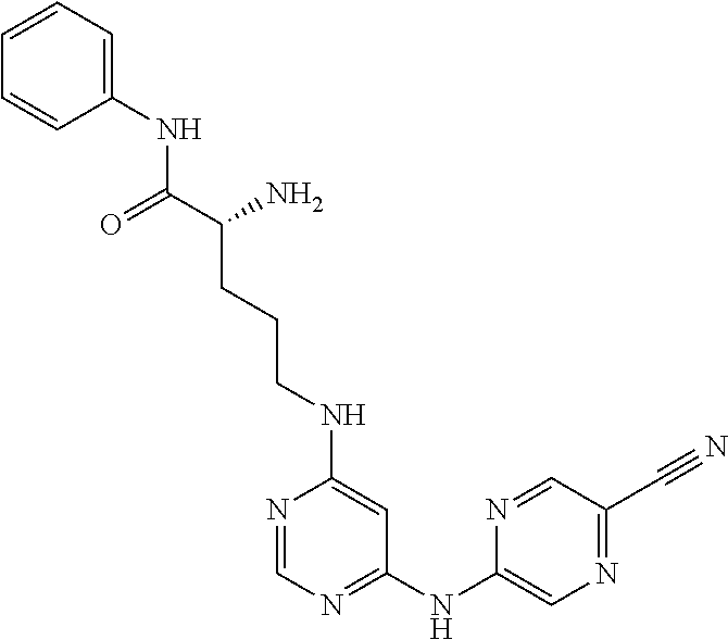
N1=CN=C(NC2=CN=C(C#N)C=N2)C=C1NCCCC(C(NC1=CC=CC=C1)=O)N
